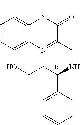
C1=CC=C2C(=C1)N(C)C(=O)C(CNC(C1=CC=CC=C1)CCO)=N2
